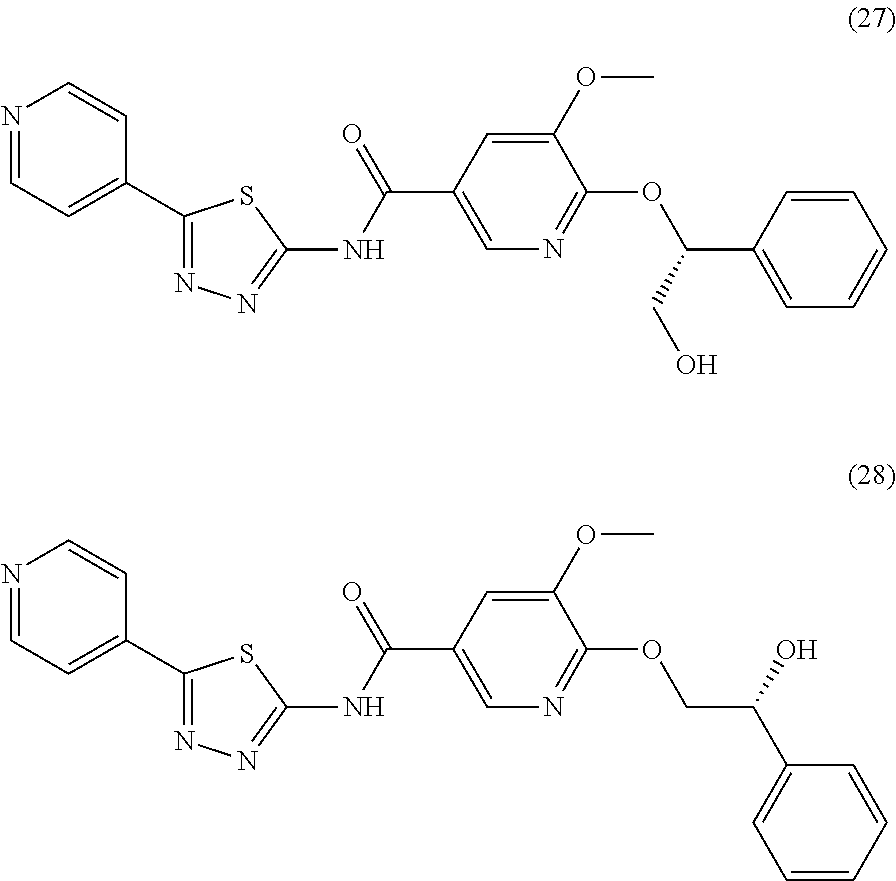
C1(C2=NN=C(NC(=O)C3=CN=C(OC(C4=CC=CC=C4)CO)C(OC)=C3)S2)=CC=NC=C1.C1(C2=NN=C(NC(=O)C3=CN=C(OCC(C4=CC=CC=C4)O)C(OC)=C3)S2)=CC=NC=C1
